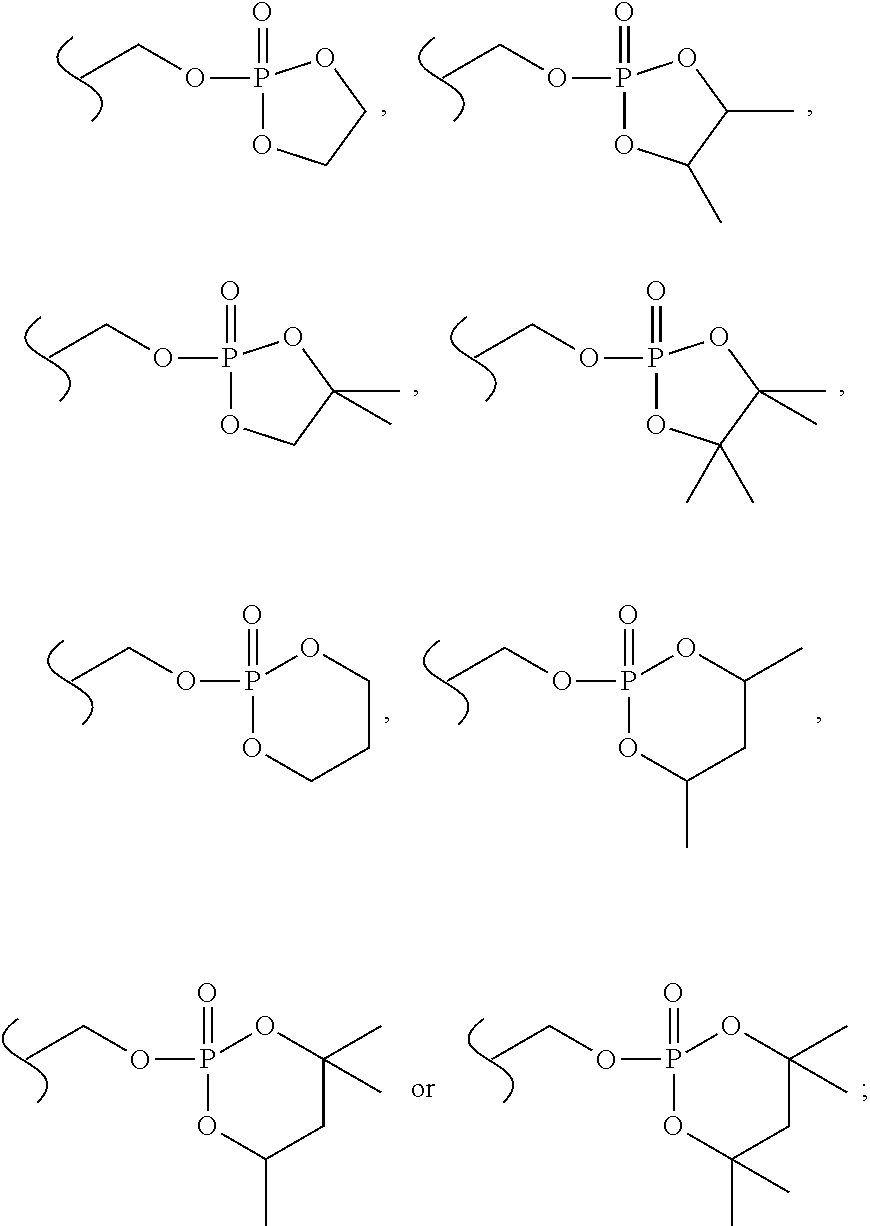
O(CC)P1(=O)OCCO1.O(CC)P1(=O)OC(C)C(C)O1.O(CC)P1(=O)OCC(C)(C)O1.O(CC)P1(=O)OC(C)(C)C(C)(C)O1.O(CC)P1(=O)OC(C)CC(C)O1.O(CC)P1(=O)OCCCO1.O(CC)P1(=O)OC(C)CC(C)(C)O1.O(CC)P1(=O)OC(C)(C)CC(C)(C)O1
